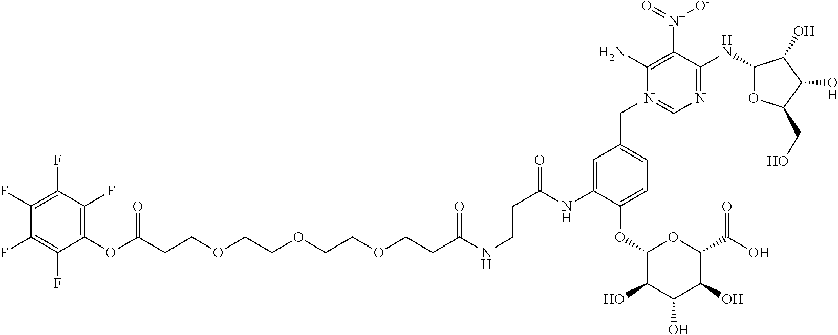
C(CCOCCOCCOCCC(NCCC(=O)NC1=CC(C[N+]2=CN=C(NC3OC(CO)C(O)C3O)C([N+](=O)[O-])=C2N)=CC=C1OC1C(O)C(O)C(O)C(C(O)=O)O1)=O)(OC1=C(F)C(F)=C(F)C(F)=C1F)=O
